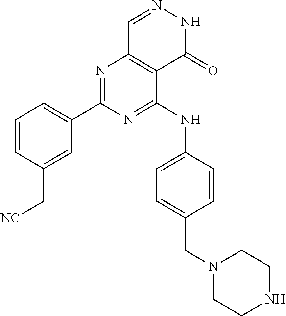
N1=C(C2=CC=CC(C[NC])=C2)N=C(NC2=CC=C(CN3CCNCC3)C=C2)C2=C1C=NNC2=O
